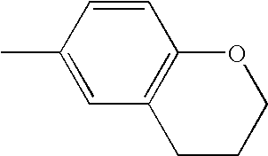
C12=C(C=CC(C)=C1)OCCC2
